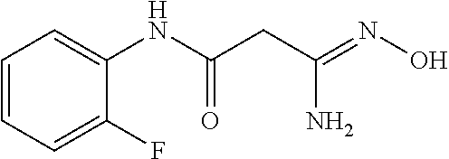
C1=CC=C(F)C(NC(CC(=NO)N)=O)=C1
